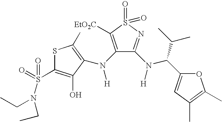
S1C(S(=O)(N(CC)CC)=O)=C(O)C(N(C2=C([EtO2C])S(=O)(=O)N=C2N([H])C(C(C)C)C2=CC(C)=C(C)O2)[H])=C1C
